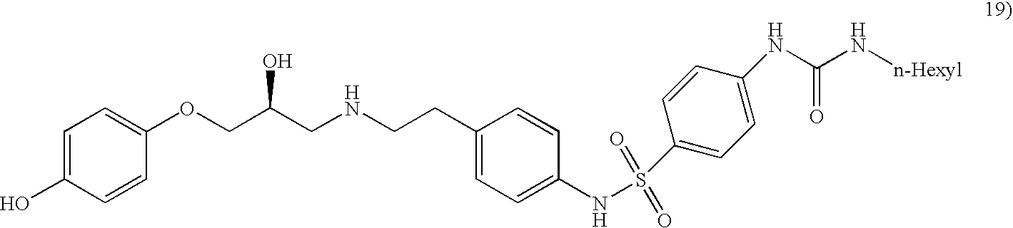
C1=C(O)C=CC(OCC(CNCCC2=CC=C(NS(=O)(=O)C3=CC=C(NC(=O)N[n-Hexyl])C=C3)C=C2)O)=C1
